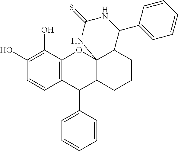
C1(O)=C(O)C2=C(C=C1)C(C1=CC=CC=C1)C1C3(O2)C(CCC1)C(C1=CC=CC=C1)NC(=S)N3
